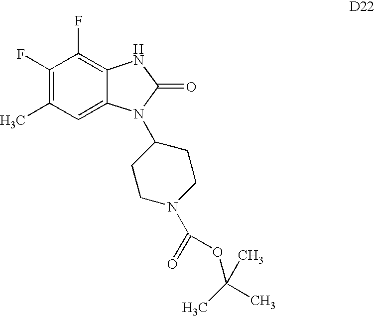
C1(F)=C(C)C=C2C(=C1F)NC(=O)N2C1CCN(C(=O)OC(C)(C)C)CC1
